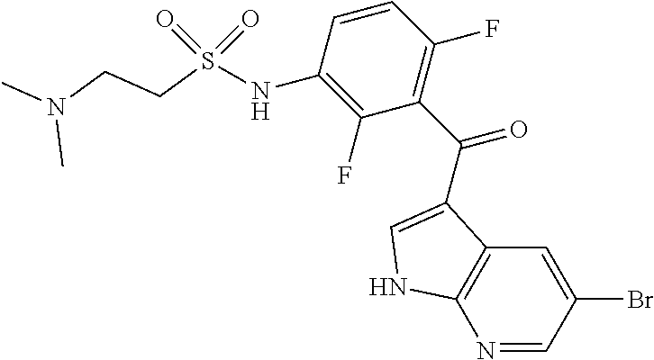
C(S(NC1=C(F)C(C(=O)C2=CNC3=C2C=C(Br)C=N3)=C(F)C=C1)(=O)=O)CN(C)C
